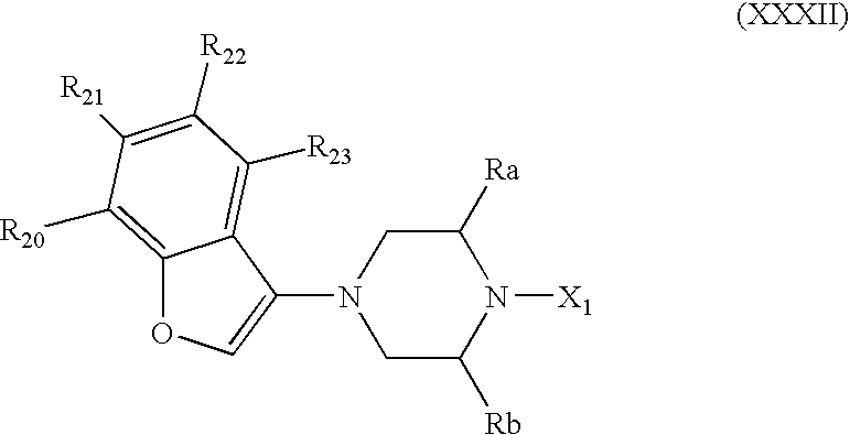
C12=C([R20])C([R21])=C([R22])C([R23])=C1C(N1CC([Rb])N([X1])C([Ra])C1)=CO2
